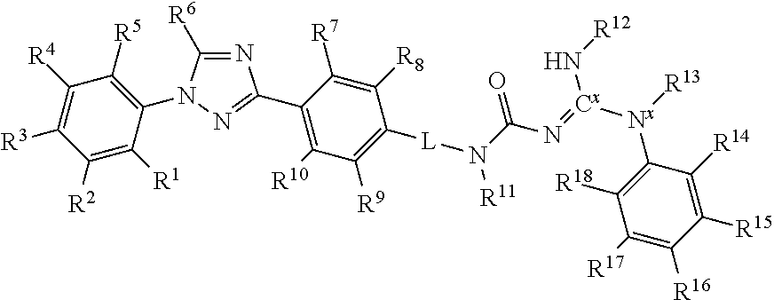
N1=C([R6])N(C2=C([R5])C([R4])=C([R3])C([R2])=C2[R1])N=C1C1=C([R10])C([R9])=C([L]N(C(N=[Cx]([Nx]([R13])C2=C([R18])C([R17])=C([R16])C([R15])=C2[R14])N[R12])=O)[R11])C([R8])=C1[R7]
